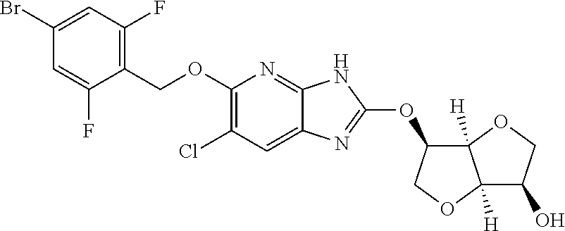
C1(OCC2=C(F)C=C(Br)C=C2F)=C(Cl)C=C2C(=N1)NC(OC1C3([H])C([H])(OC1)C(O)CO3)=N2
